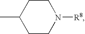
C1CC(C)CCN1[R8]
